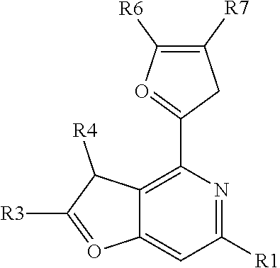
C12=C(C3=OC([R6])=C([R7])C3)N=C([R1])C=C1O=C([R3])C2[R4]
